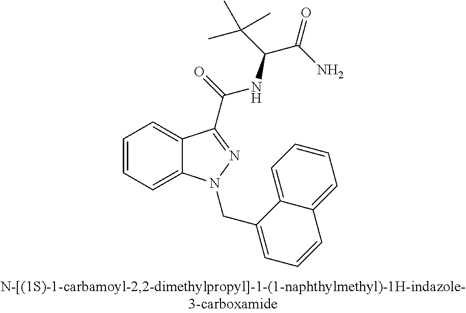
C1=CC=C2C(=C1)C(C(=O)NC(C(=O)N)C(C)(C)C)=NN2CC1=CC=CC2=CC=CC=C12
